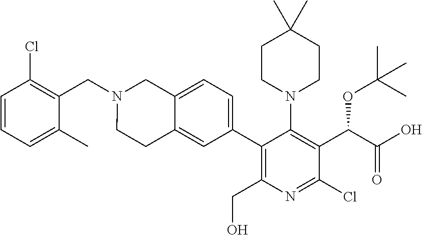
C(C1=C(Cl)C=CC=C1C)N1CC2=CC=C(C3=C(CO)N=C(Cl)C(C(C(=O)O)OC(C)(C)C)=C3N3CCC(C)(C)CC3)C=C2CC1
